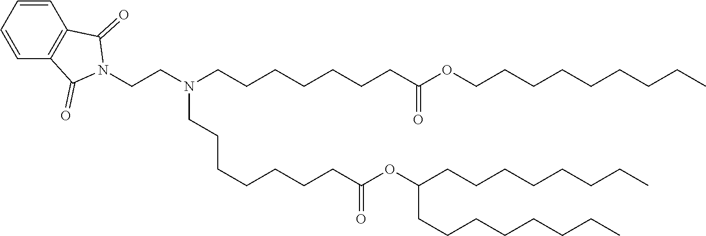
C(C(=O)OC(CCCCCCCC)CCCCCCCC)CCCCCCN(CCN1C(=O)C2=C(C=CC=C2)C1=O)CCCCCCCC(=O)OCCCCCCCCC
